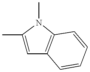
C1(C)=CC2=C(N1C)C=CC=C2
